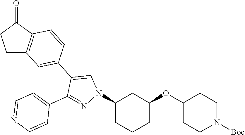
C1C2=C(C(=O)C1)C=CC(C1=CN(C3CCCC(OC4CCN([Boc])CC4)C3)N=C1C1=CC=NC=C1)=C2
